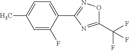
C1=C(F)C(C2=NOC(C(F)(F)F)=N2)=CC=C1C
